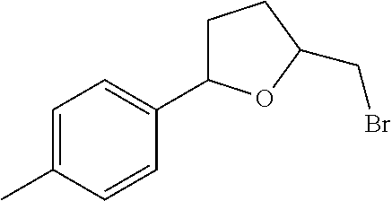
C1=C(C)C=CC(C2CCC(CBr)O2)=C1
